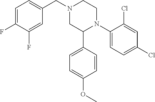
C1(C2N(C3=CC=C(Cl)C=C3Cl)CCN(CC3=CC=C(F)C(F)=C3)C2)=CC=C(OC)C=C1
